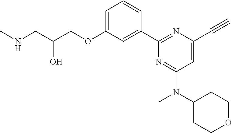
C1=C(OCC(CNC)O)C=C(C2=NC(C#C)=CC(N(C3CCOCC3)C)=N2)C=C1
